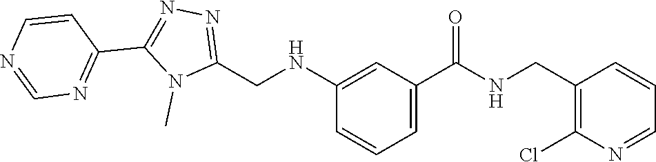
N(C1=CC(C(=O)NCC2=C(Cl)N=CC=C2)=CC=C1)CC1=NN=C(C2=NC=NC=C2)N1C
